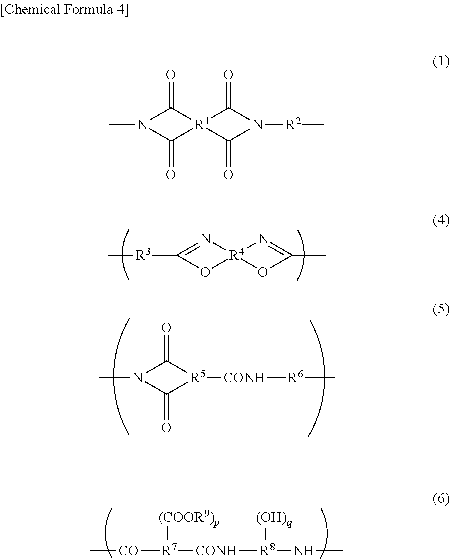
C1([R3]C)=N[R4]2(O1)N=C(C)O2.N1(C)C(=O)[R5]([CONH][R6]C)C1=O.C[CO][R7]([CONH][R8](NC)[(OH)q])[(COOR9)p].N1(C)C(=O)[R1]2(C1=O)C(=O)N([R2]C)C2=O
